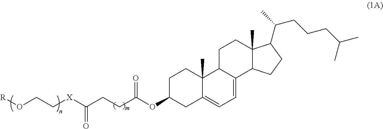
C1C(OC(CCC([X]CCO[R])=O)=O)CC2=CC=C3C(C2(C)C1)CCC1(C)C3CCC1C(C)CCCC(C)C
